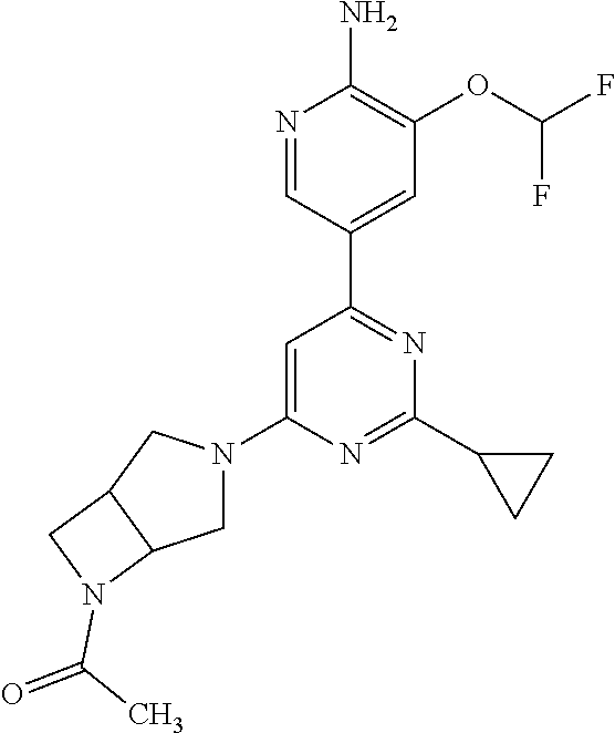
N1=CC(C2=NC(C3CC3)=NC(N3CC4C(C3)CN4C(C)=O)=C2)=CC(OC(F)F)=C1N
